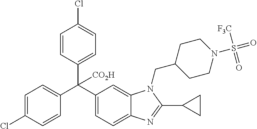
C1=C(Cl)C=CC(C(C2=CC=C3C(=C2)N(CC2CCN(S(=O)([F3C])=O)CC2)C(C2CC2)=N3)(C2=CC=C(Cl)C=C2)[CO2H])=C1
